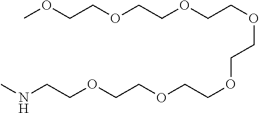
COCCOCCOCCOCCOCCOCCOCCNC
